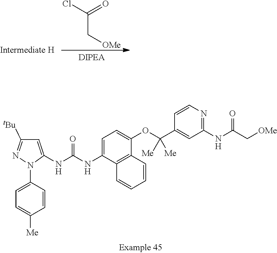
C(C[OMe])(Cl)=O.C1=C(N2C(NC(NC3=CC=C(OC(C4=CC(NC(C[OMe])=O)=NC=C4)([Me])[Me])C4=C3C=CC=C4)=O)=CC([tBu])=N2)C=CC([Me])=C1
